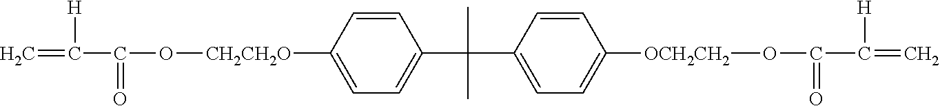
C=C(C(O[CH2CH2O]C1=CC=C(C(C)(C2=CC=C([OCH2CH2]OC(C(=C)[H])=O)C=C2)C)C=C1)=O)[H]
